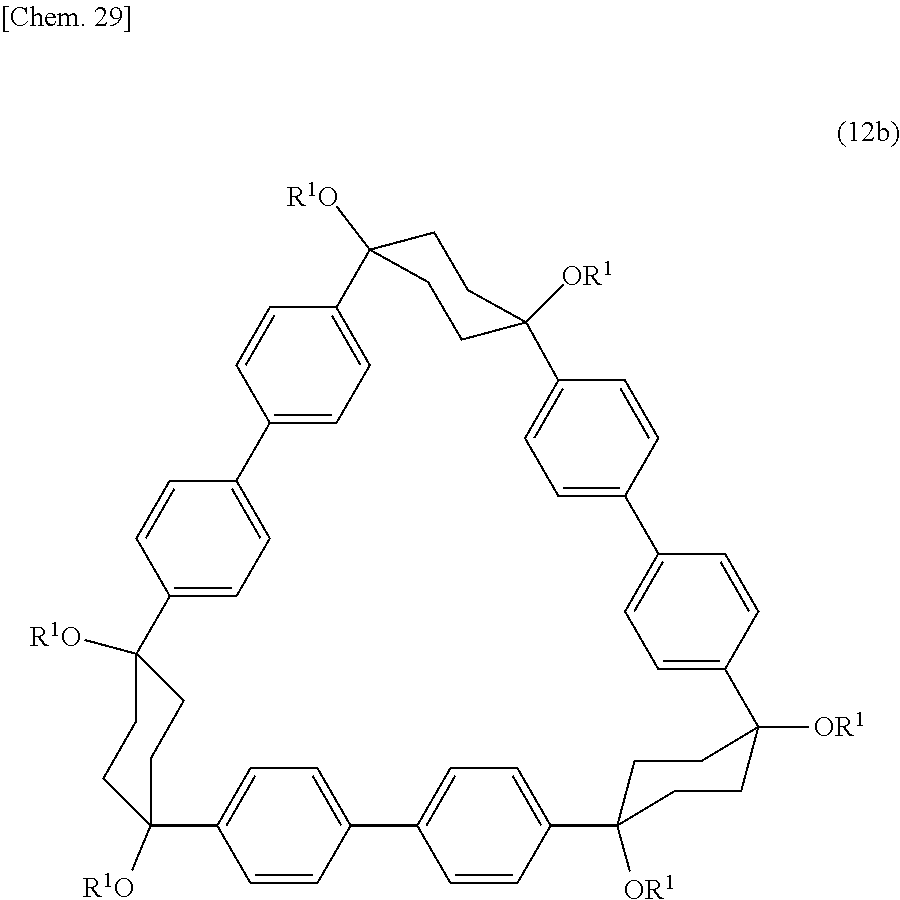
C12=CC=C(C=C1)C1=CC=C(C=C1)C1([R1O])CCC([R1O])(C3=CC=C(C=C3)C3=CC=C(C=C3)C3([OR1])CCC([OR1])(C4=CC=C(C5=CC=C(C=C5)C5([OR1])CCC2([R1O])CC5)C=C4)CC3)CC1
